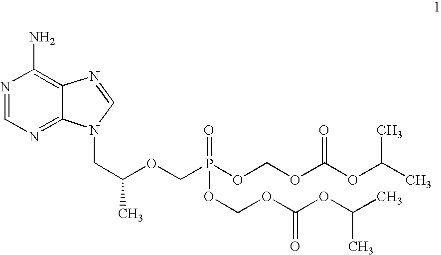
N1=CN=C2C(=C1N)N=CN2CC(OCP(OCOC(OC(C)C)=O)(=O)OCOC(OC(C)C)=O)C
